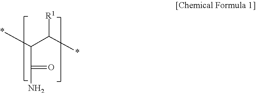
C(C(=O)N)(*)C([R1])*
